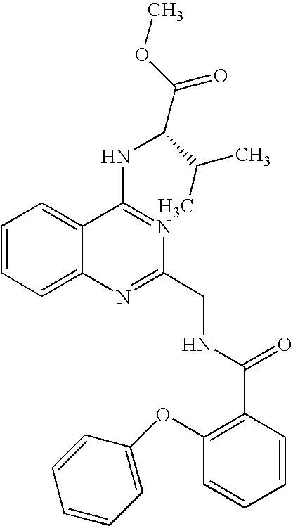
C1=CC=C2C(=C1)C(NC(C(=O)OC)C(C)C)=NC(CNC(=O)C1=C(OC3=CC=CC=C3)C=CC=C1)=N2
